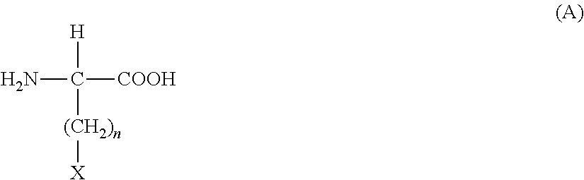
NC([COOH])([(CH2)n][X])[H]
